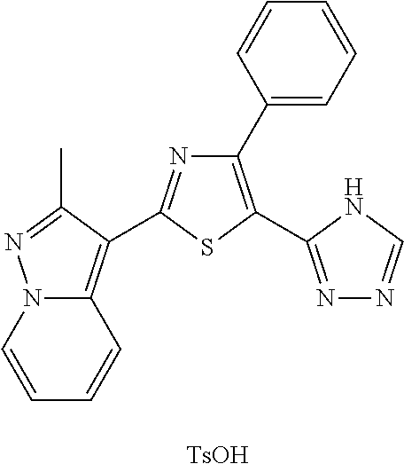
C1=CC=CC2=C(C3=NC(C4=CC=CC=C4)=C(C4=NN=CN4)S3)C(C)=NN12.[TsOH]
